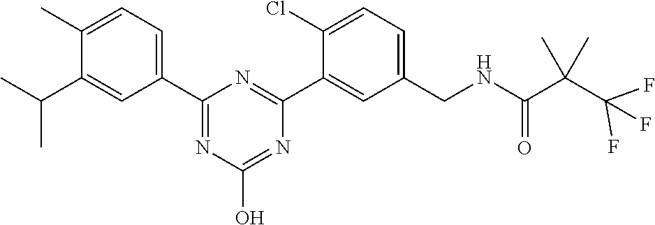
C1(C2=CC=C(C)C(C(C)C)=C2)=NC(O)=NC(C2=CC(CNC(C(C(F)(F)F)(C)C)=O)=CC=C2Cl)=N1
